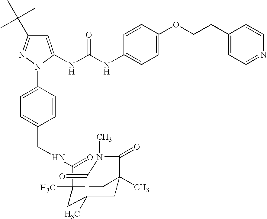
C1=C(NC(NC2=CC=C(OCCC3=CC=NC=C3)C=C2)=O)N(C2=CC=C(CNC(C3(C)CC4(C)CC(C)(C3)C(=O)N(C)C4=O)=O)C=C2)N=C1C(C)(C)C
